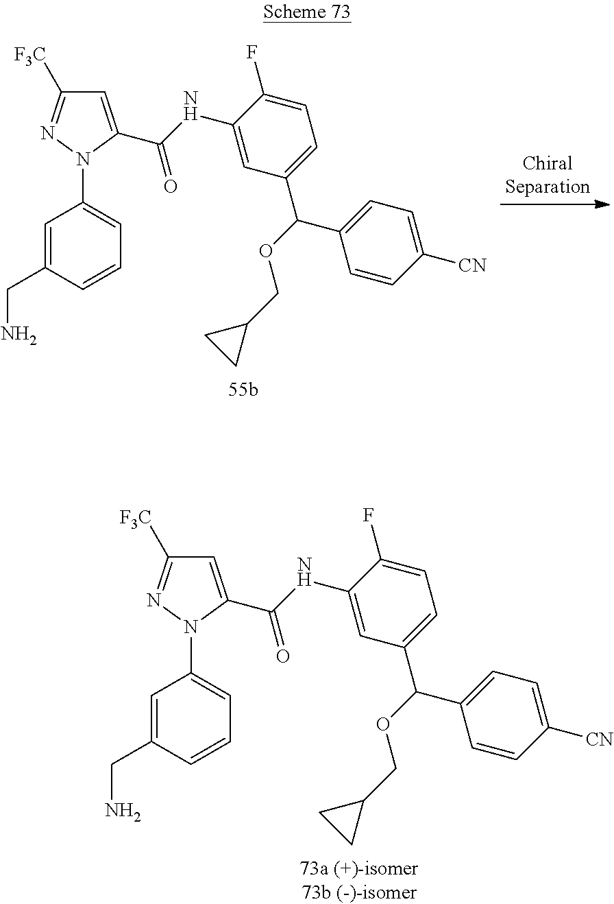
C1=C(C(NC2=CC(C(C3=CC=C([CN])C=C3)OCC3CC3)=CC=C2F)=O)N(C2=CC=CC(CN)=C2)N=C1[F3C].C1=C(C(NC2=CC(C(C3=CC=C([CN])C=C3)OCC3CC3)=CC=C2F)=O)N(C2=CC=CC(CN)=C2)N=C1[F3C]
